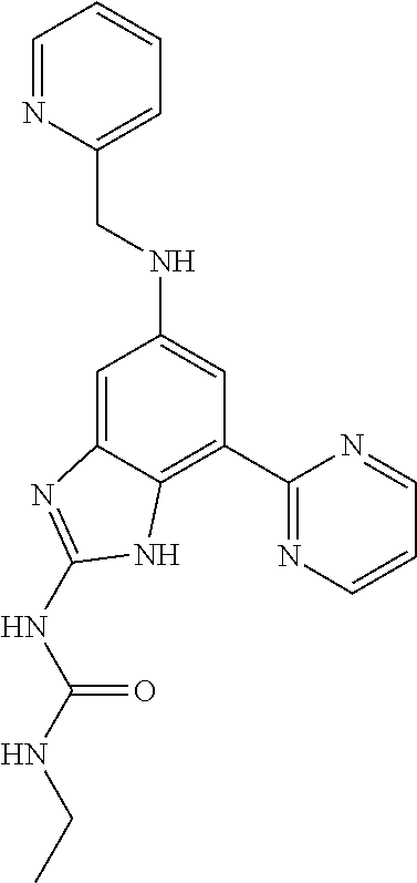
C1=C2C(=C(C3=NC=CC=N3)C=C1NCC1=CC=CC=N1)NC(NC(NCC)=O)=N2
